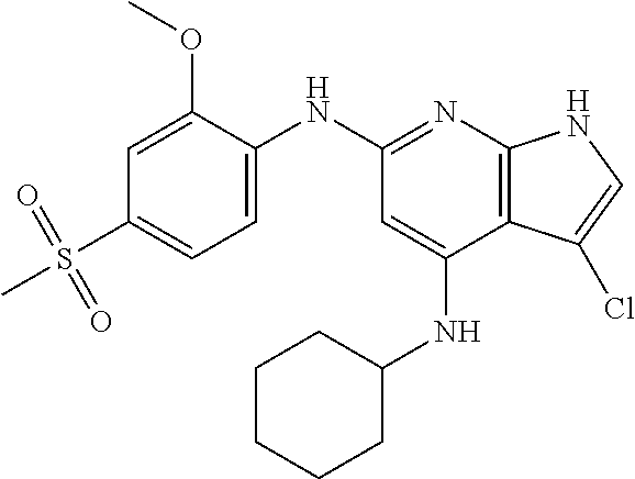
CS(C1=CC=C(NC2=NC3=C(C(NC4CCCCC4)=C2)C(Cl)=CN3)C(OC)=C1)(=O)=O
